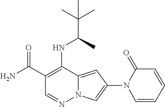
C1(C(=O)N)=C(NC(C)C(C)(C)C)C2=CC(N3C=CC=CC3=O)=CN2N=C1
